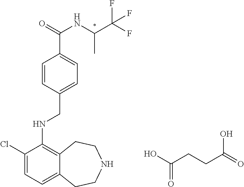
C1=CC(CNC2=C3C(=CC=C2Cl)CCNCC3)=CC=C1C(NC(C)C(F)(F)F)=O.C(CCC(O)=O)(=O)O
